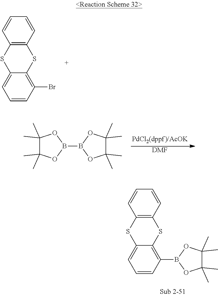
[DMF].B1(B2OC(C)(C)C(C)(C)O2)OC(C)(C)C(C)(C)O1.C12=CC=CC(B3OC(C)(C)C(C)(C)O3)=C1SC1=C(S2)C=CC=C1.C12=CC=CC(Br)=C1SC1=C(S2)C=CC=C1
